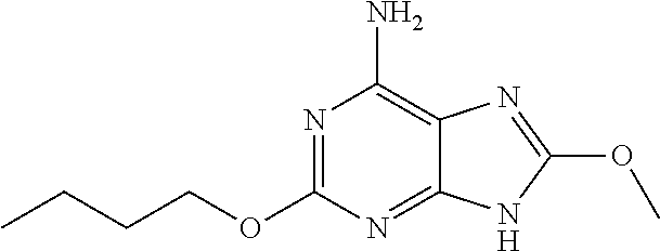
N1=C(OCCCC)N=C2C(=C1N)N=C(OC)N2
